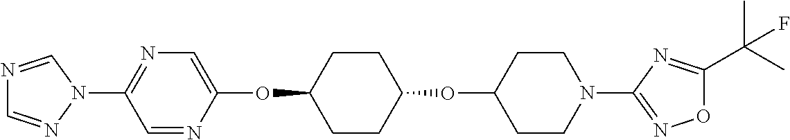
C1=NC(OC2CCC(OC3CCN(C4=NOC(C(C)(C)F)=N4)CC3)CC2)=CN=C1N1C=NC=N1
